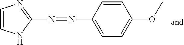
C1=CNC(N=NC2=CC=C(OC)C=C2)=N1
